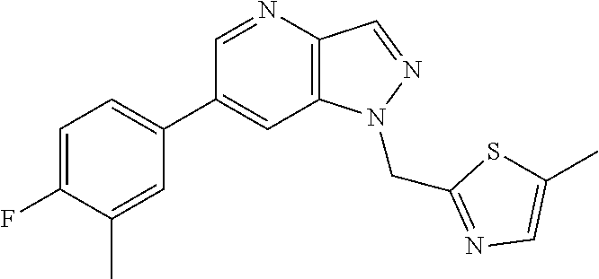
C1(C2=CC=C(F)C(C)=C2)=CC2=C(C=NN2CC2=NC=C(C)S2)N=C1
